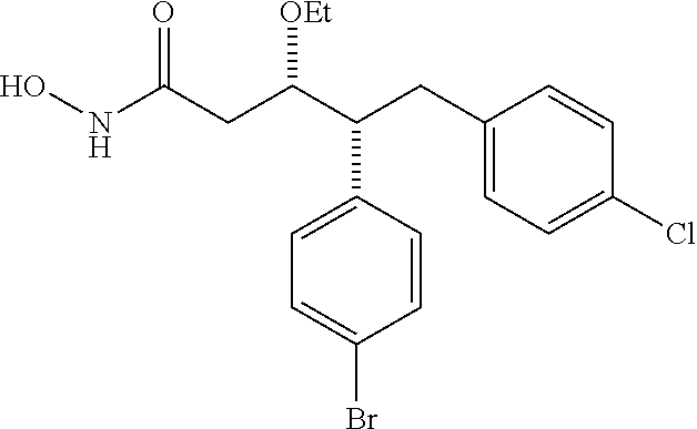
C1(CC(C(CC(NO)=O)[OEt])C2=CC=C(Br)C=C2)=CC=C(Cl)C=C1
